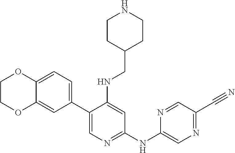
C1(C2=CC=C3C(=C2)OCCO3)=CN=C(NC2=CN=C(C#N)C=N2)C=C1NCC1CCNCC1
